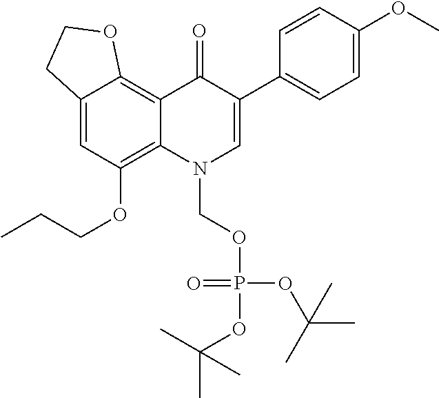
C12=CC(OCCC)=C3C(=C1OCC2)C(=O)C(C1=CC=C(OC)C=C1)=CN3COP(=O)(OC(C)(C)C)OC(C)(C)C
